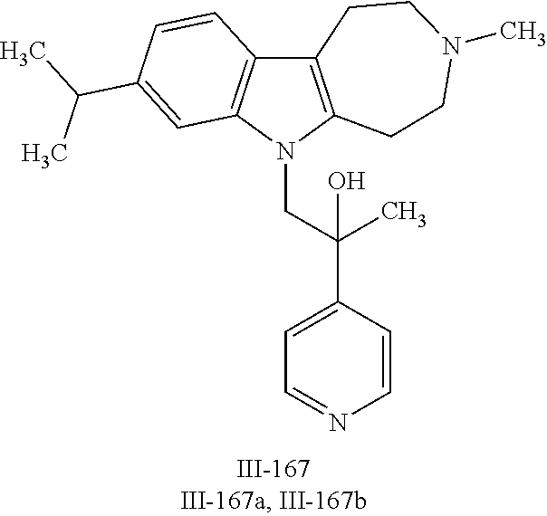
N1(CC(C2=CC=NC=C2)(C)O)C2=C(C3=C1C=C(C(C)C)C=C3)CCN(C)CC2
